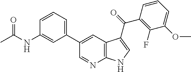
C1(C2=CC3=C(N=C2)NC=C3C(=O)C2=C(F)C(OC)=CC=C2)=CC=CC(NC(C)=O)=C1
